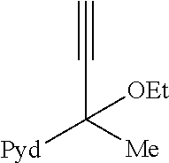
C#CC([Pyd])([Me])[OEt]
